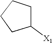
C1CC([X1])CC1
